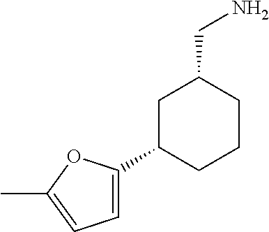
C1C(CN)CCCC1C1=CC=C(C)O1
